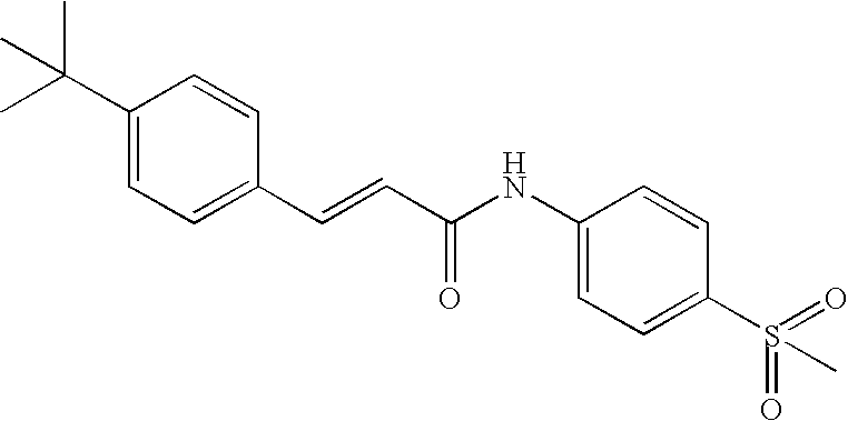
C(=CC(=O)NC1=CC=C(S(=O)(=O)C)C=C1)C1=CC=C(C(C)(C)C)C=C1
